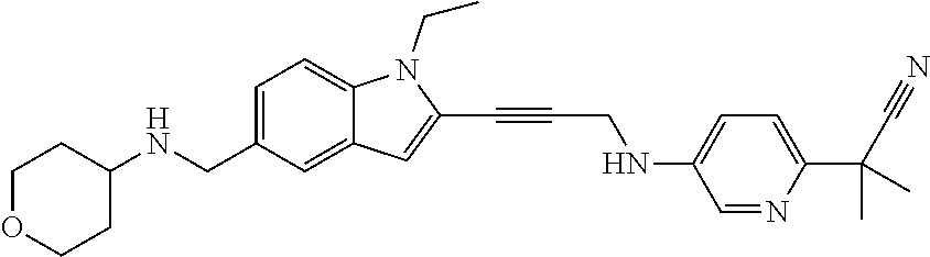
C1=C(CNC2CCOCC2)C=C2C(=C1)N(CC)C(C#CCNC1=CC=C(C(C#N)(C)C)N=C1)=C2
